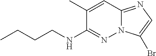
C1(C)=CC2=NC=C(Br)N2N=C1NCCCC
